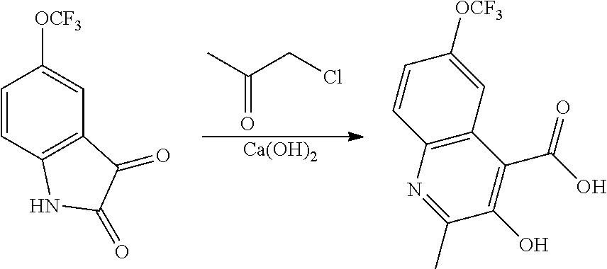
C1=CC2=C(C=C1[OCF3])C(=O)C(=O)N2.O=C(C)CCl.[Ca(OH)2].C1(O)=C(C(O)=O)C2=C(N=C1C)C=CC([OCF3])=C2
